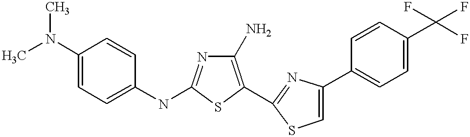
C1(N)=C(C2=NC(C3=CC=C(C(F)(F)F)C=C3)=CS2)SC(NC2=CC=C(N(C)C)C=C2)=N1
